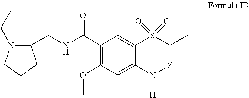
C1(OC)=C(C(NCC2N(CC)CCC2)=O)C=C(S(CC)(=O)=O)C(N([Z])[H])=C1
